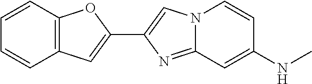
C1(C2=CC3=C(O2)C=CC=C3)=CN2C(=N1)C=C(NC)C=C2
